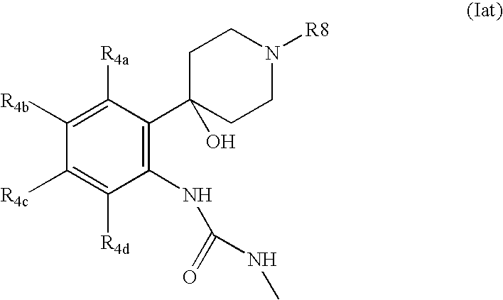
C1([R4b])=C([R4a])C(C2(O)CCN([R8])CC2)=C(NC(=O)NC)C([R4d])=C1[R4c]
